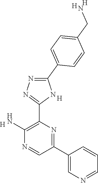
C1(N)=C(C2=NN=C(C3=CC=C(CN)C=C3)N2)N=C(C2=CN=CC=C2)C=N1.[H].[H].[H].[H]
